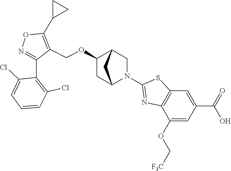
N1=C(C2=C(Cl)C=CC=C2Cl)C(COC2CC3N(C4=NC5=C(C=C(C(=O)O)C=C5OC[F3C])S4)CC2C3)=C(C2CC2)O1
